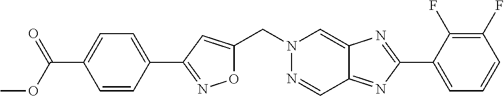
O1C(CN2N=CC3=NC(C4=CC=CC(F)=C4F)=NC3=C2)=CC(C2=CC=C(C(=O)OC)C=C2)=N1
